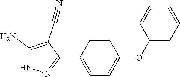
C1(C2=NNC(N)=C2C#N)=CC=C(OC2=CC=CC=C2)C=C1
